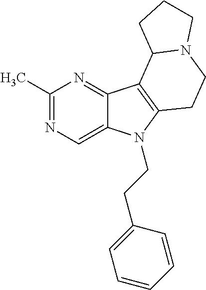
C1(C)=NC=C2C(=N1)C1=C(N2CCC2=CC=CC=C2)CCN2C1CCC2
